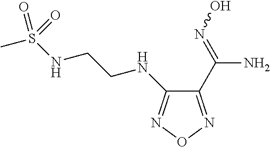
C1(NCCNS(C)(=O)=O)=NON=C1C(=NO)N
